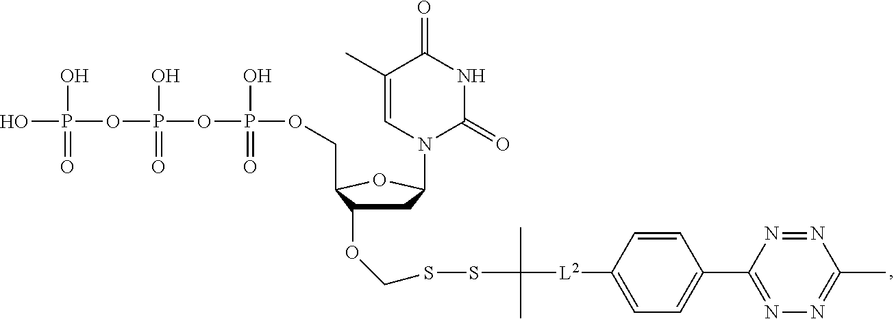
OP(OP(OP(OCC1C(OCSSC([L2]C2=CC=C(C3=NN=C(C)N=N3)C=C2)(C)C)CC(N2C(=O)NC(=O)C(C)=C2)O1)(O)=O)(O)=O)(O)=O
